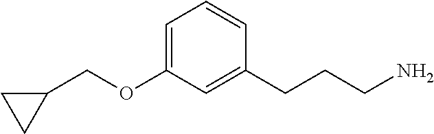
C1(COC2=CC=CC(CCCN)=C2)CC1
